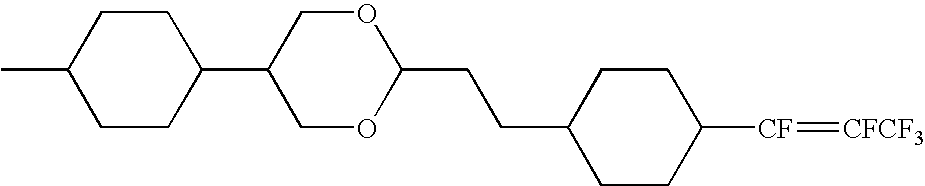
C1(CCC2OCC(C3CCC(C)CC3)CO2)CCC([CF]=[CFCF3])CC1
